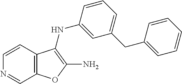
N1=CC2=C(C=C1)C(NC1=CC(CC3=CC=CC=C3)=CC=C1)=C(N)O2
